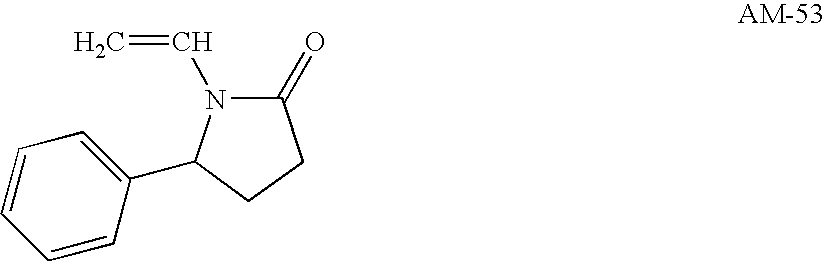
C1(=O)N(C=C)C(C2=CC=CC=C2)CC1
